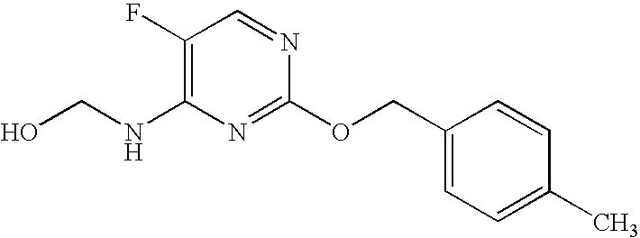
C1(F)=C(NCO)N=C(OCC2=CC=C(C)C=C2)N=C1
